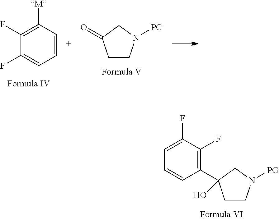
C1(F)=CC=CC([M])=C1F.C1CN([PG])CC1=O.C1(C2(O)CCN([PG])C2)=C(F)C(F)=CC=C1
